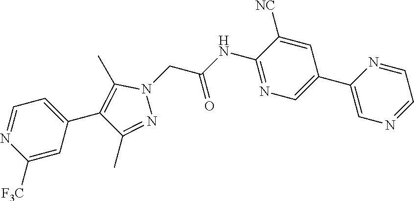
C1(C2=CN=C(NC(=O)CN3C(C)=C(C4=CC=NC([F3C])=C4)C(C)=N3)C([NC])=C2)=CN=CC=N1
